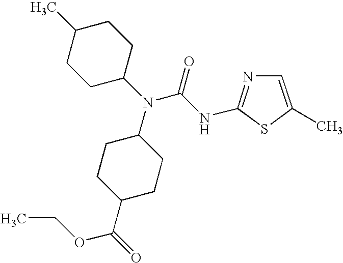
N(C1CCC(C)CC1)(C1CCC(C(=O)OCC)CC1)C(NC1=NC=C(C)S1)=O
